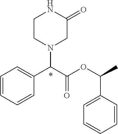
C1=CC=CC(C(C(OC(C)C2=CC=CC=C2)=O)N2CCNC(=O)C2)=C1
